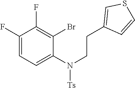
C1(F)=CC=C(N([Ts])CCC2=CSC=C2)C(Br)=C1F
